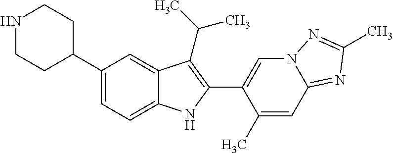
N1CCC(C2=CC=C3C(=C2)C(C(C)C)=C(C2=CN4C(=NC(C)=N4)C=C2C)N3)CC1
